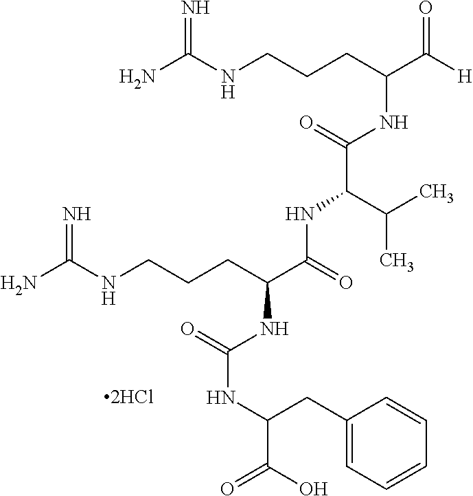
NC(NCCCC(C(=O)NC(C(C)C)C(=O)NC(CCCNC(N)=N)C(=O)[H])NC(=O)NC(C(O)=O)CC1=CC=CC=C1)=N
